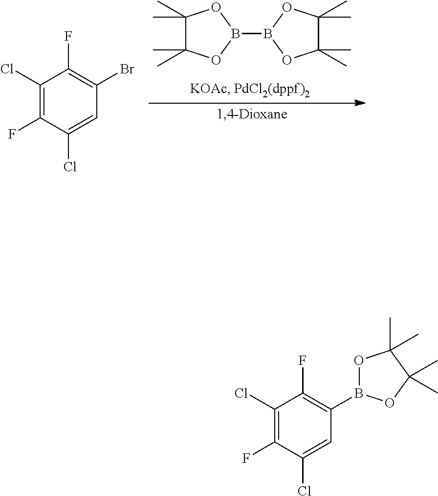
C1(C)(C)C(C)(C)OB(B2OC(C)(C)C(C)(C)O2)O1.C1(Cl)=C(F)C(Cl)=CC(Br)=C1F.C1(Cl)=C(F)C(Cl)=CC(B2OC(C)(C)C(C)(C)O2)=C1F
